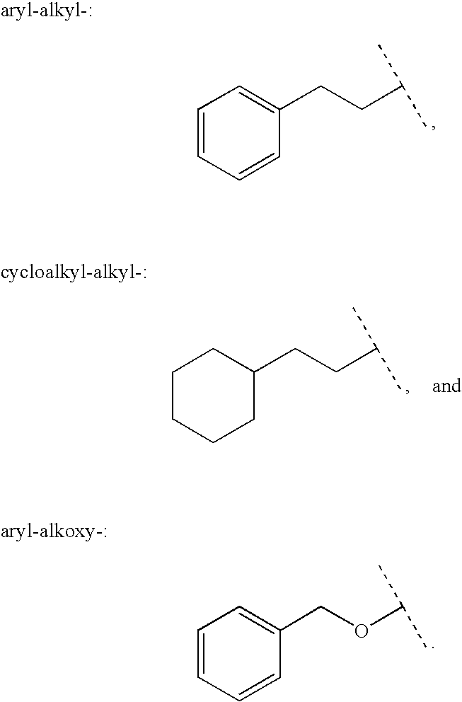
C1=CC=CC(CCC(C)C)=C1.C1CCCC(CCC(C)C)C1.C1=CC=CC(COC(C)C)=C1
